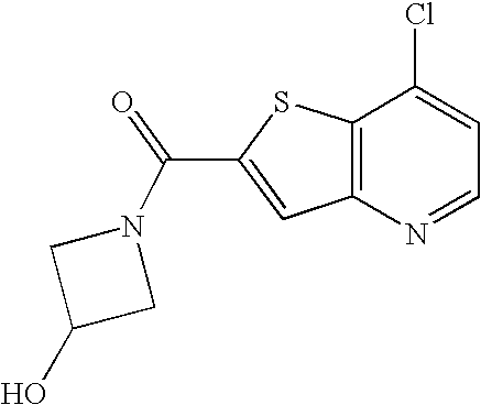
C12=C(C(Cl)=CC=N1)SC(C(=O)N1CC(O)C1)=C2
